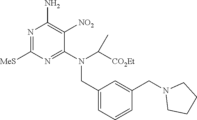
C1(CN(C(C)[CO2Et])C2=NC([MeS])=NC(N)=C2[NO2])=CC=CC(CN2CCCC2)=C1
